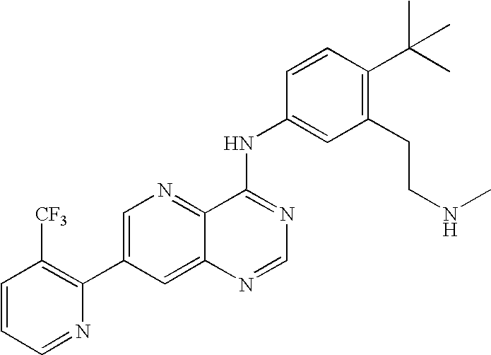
C1=CC=NC(C2=CN=C3C(=C2)N=CN=C3NC2=CC(CCNC)=C(C(C)(C)C)C=C2)=C1[CF3]
